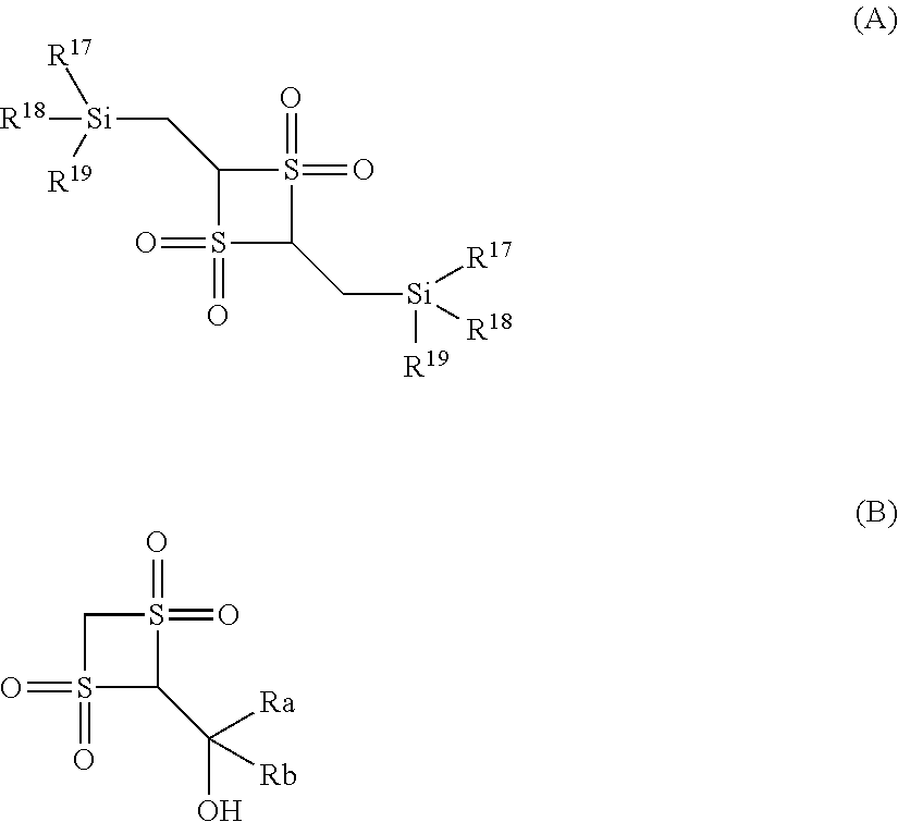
S1(=O)(=O)C(C[Si]([R19])([R17])[R18])S(=O)(=O)C1C[Si]([R17])([R19])[R18].S1(=O)(=O)C(C(O)([Ra])[Rb])S(=O)(=O)C1
